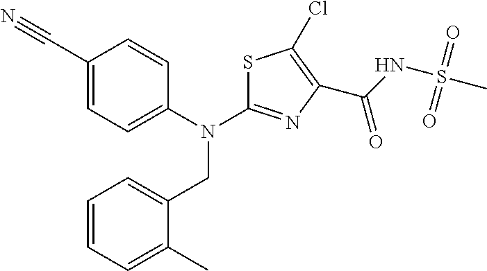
C1(C#N)=CC=C(N(C2=NC(C(NS(C)(=O)=O)=O)=C(Cl)S2)CC2=CC=CC=C2C)C=C1
